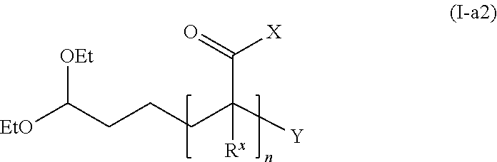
C(C([Y])(CCCC([EtO])[OEt])[Rx])(=O)[X]
